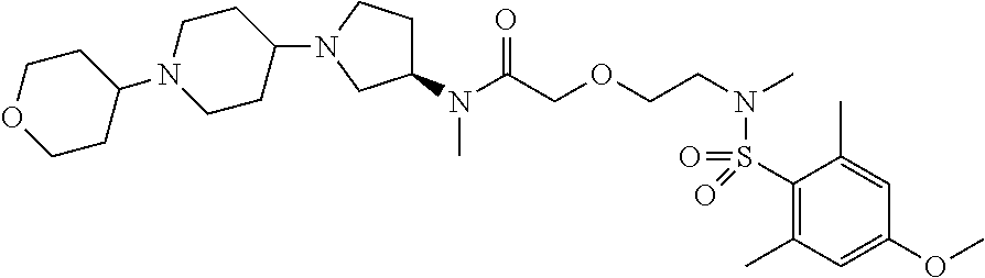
C1(S(=O)(=O)N(CCOCC(N(C)C2CCN(C3CCN(C4CCOCC4)CC3)C2)=O)C)=C(C)C=C(OC)C=C1C
